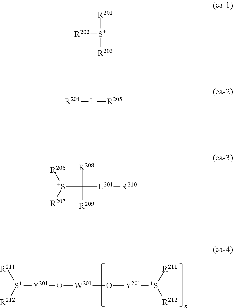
[S+]([R211])([R212])[Y201]O[W201]O[Y201][S+]([R211])[R212].[R202][S+]([R203])[R201].[R204][I+][R205].[S+](C([L201][R210])([R208])[R209])([R206])[R207]
